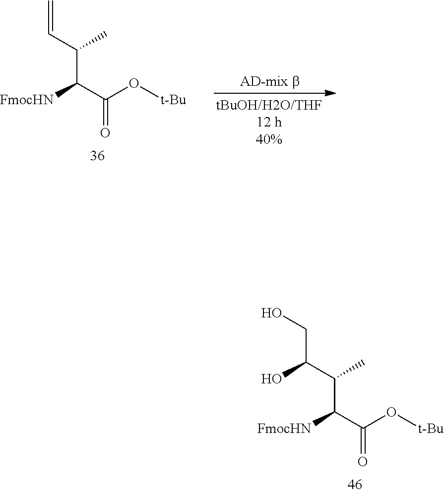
C(C(C(C([FmocHN])C(=O)O[t-Bu])C)O)O.C=CC(C([FmocHN])C(=O)O[t-Bu])C
